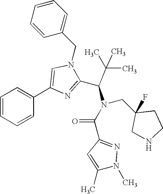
N1(CC2=CC=CC=C2)C=C(C2=CC=CC=C2)N=C1C(C(C)(C)C)N(C(C1=NN(C)C(C)=C1)=O)CC1(F)CCNC1
